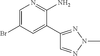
C1=C(Br)C=C(C2=NN(C)N=C2)C(N)=N1
